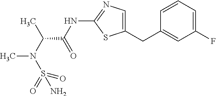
C1=CC=C(F)C=C1CC1=CN=C(NC(=O)C(N(C)S(N)(=O)=O)C)S1
